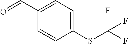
C1(SC(F)(F)F)=CC=C(C=O)C=C1
